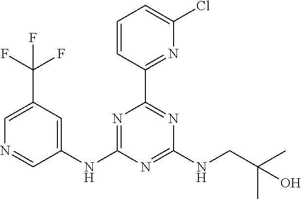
C1=C(C(F)(F)F)C=C(NC2=NC(C3=NC(Cl)=CC=C3)=NC(NCC(C)(C)O)=N2)C=N1
